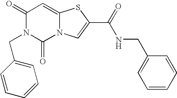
C1(=O)N(CC2=CC=CC=C2)C(=O)N2C(=C1)SC(C(=O)NCC1=CC=CC=C1)=C2
